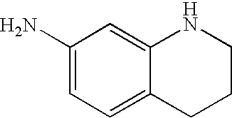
NC1=CC=C2C(=C1)NCCC2
